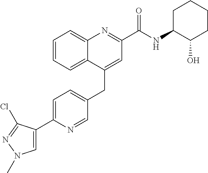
C1=C(C2=CN(C)N=C2Cl)N=CC(CC2=CC(C(NC3C(O)CCCC3)=O)=NC3=CC=CC=C23)=C1
